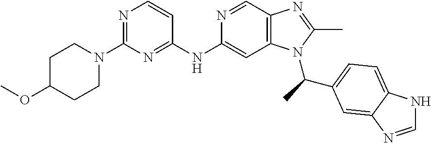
C1C(OC)CCN(C2=NC=CC(NC3=CC4=C(C=N3)N=C(C)N4C(C)C3=CC=C4NC=NC4=C3)=N2)C1
